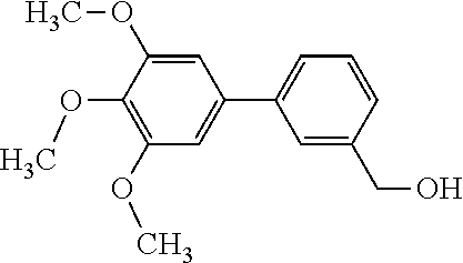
C1=C(C2=CC(OC)=C(OC)C(OC)=C2)C=C(CO)C=C1
